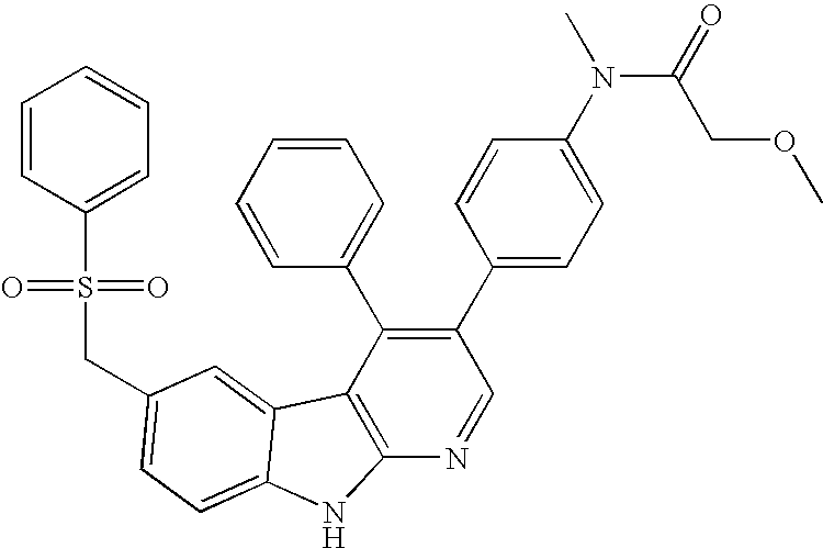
C(C1=CC=C2C(=C1)C1=C(N=CC(C3=CC=C(N(C(COC)=O)C)C=C3)=C1C1=CC=CC=C1)N2)S(C1=CC=CC=C1)(=O)=O
